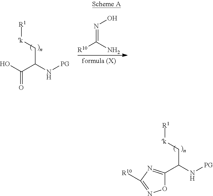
C1(C(N[PG])C[k][R1])=NC([R10])=NO1.OC(C(N[PG])C[k][R1])=O.[R10]C(N)=NO
